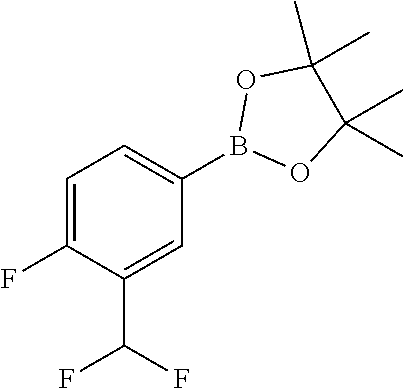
C1=C(F)C(C(F)F)=CC(B2OC(C)(C)C(C)(C)O2)=C1
